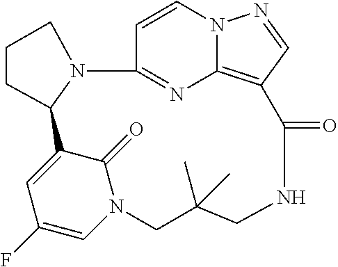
C1=CN2C3=C(C=N2)C(=O)NCC(C)(C)CN2C=C(F)C=C(C4CCCN4C1=N3)C2=O
